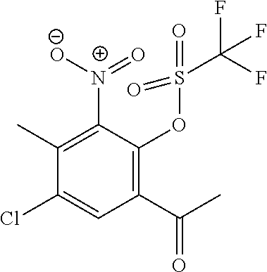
O(C1=C(C(C)=O)C=C(Cl)C(C)=C1[N+](=O)[O-])S(=O)(=O)C(F)(F)F
